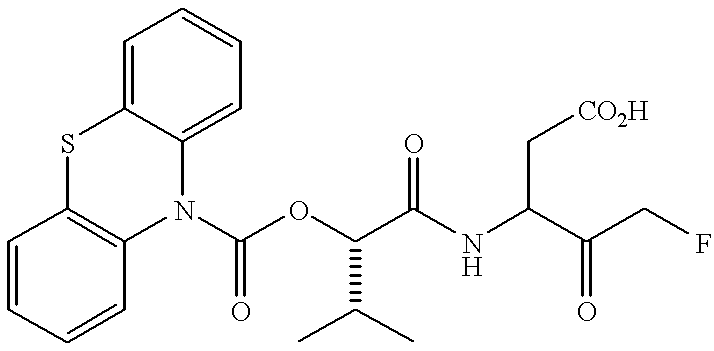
C1=C2C(=CC=C1)N(C(OC(C(NC(C(CF)=O)C[CO2H])=O)C(C)C)=O)C1=C(S2)C=CC=C1
